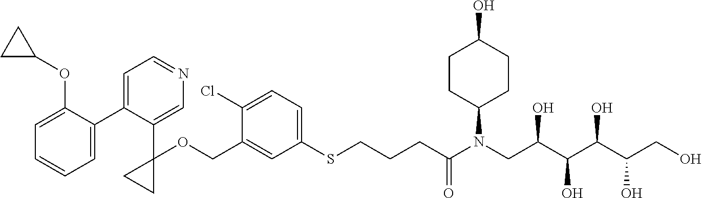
C1=C(COC2(C3=CN=CC=C3C3=CC=CC=C3OC3CC3)CC2)C(Cl)=CC=C1SCCCC(N(CC(C(C(C(CO)O)O)O)O)C1CCC(O)CC1)=O
